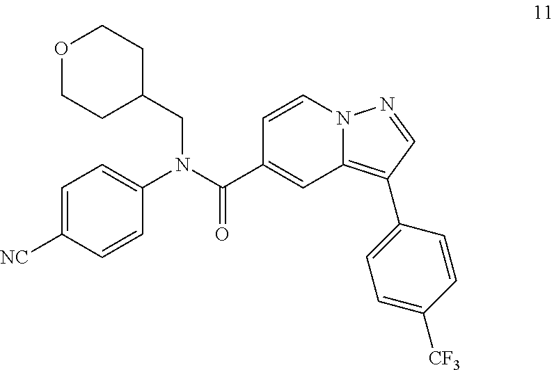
C1=CN2C(=C(C3=CC=C([CF3])C=C3)C=N2)C=C1C(N(C1=CC=C([NC])C=C1)CC1CCOCC1)=O
